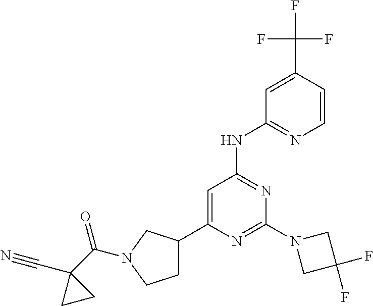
C1=C(C(F)(F)F)C=CN=C1NC1=NC(N2CC(F)(F)C2)=NC(C2CCN(C(C3(C#N)CC3)=O)C2)=C1
